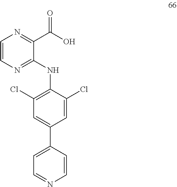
C1=CN=C(NC2=C(Cl)C=C(C3=CC=NC=C3)C=C2Cl)C(C(O)=O)=N1
